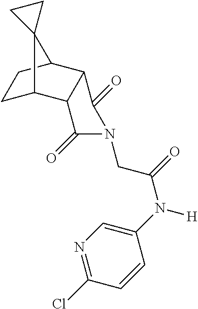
C1(N([H])C(=O)CN2C(=O)C3C(C4CCC3C43CC3)C2=O)=CN=C(Cl)C=C1
